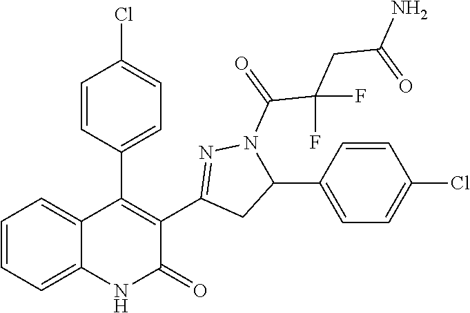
C12=CC=CC=C1C(C1=CC=C(Cl)C=C1)=C(C1=NN(C(=O)C(CC(N)=O)(F)F)C(C3=CC=C(Cl)C=C3)C1)C(=O)N2
